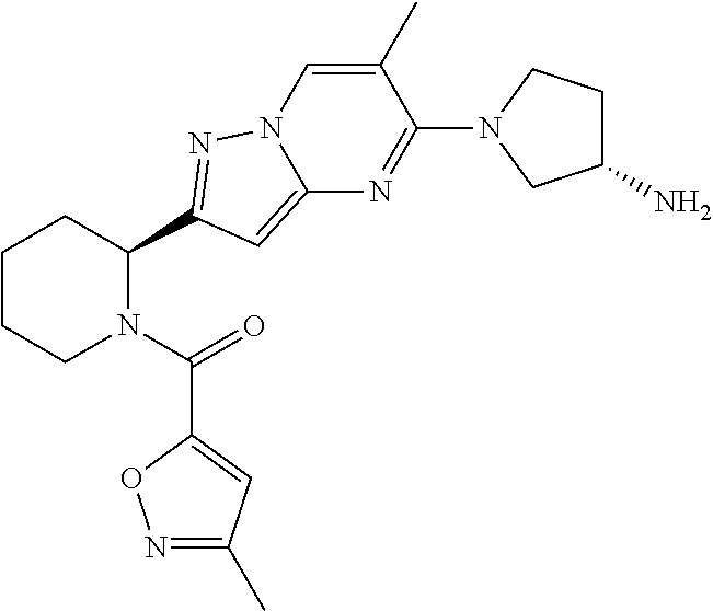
C1CCN(C(=O)C2=CC(C)=NO2)C(C2=NN3C(=C2)N=C(N2CC(N)CC2)C(C)=C3)C1
